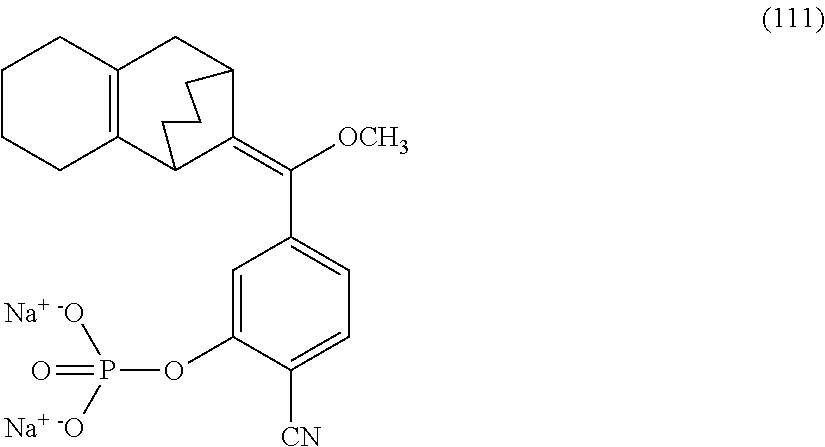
C1=C(OP([Na+ -O])([Na+ -O])=O)C([CN])=CC=C1C(=C1C2CC3=C(C1CCC2)CCCC3)[OCH3]
